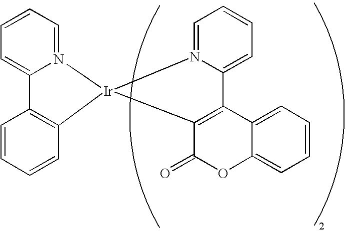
C1=CC=N2C(=C1)C1=C(C=CC=C1)[Ir]21N2=CC=CC=C2C2=C1C(=O)OC1=CC=CC=C21
